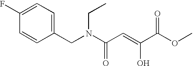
C1=CC(CN(C(C=C(C(OC)=O)O)=O)CC)=CC=C1F
